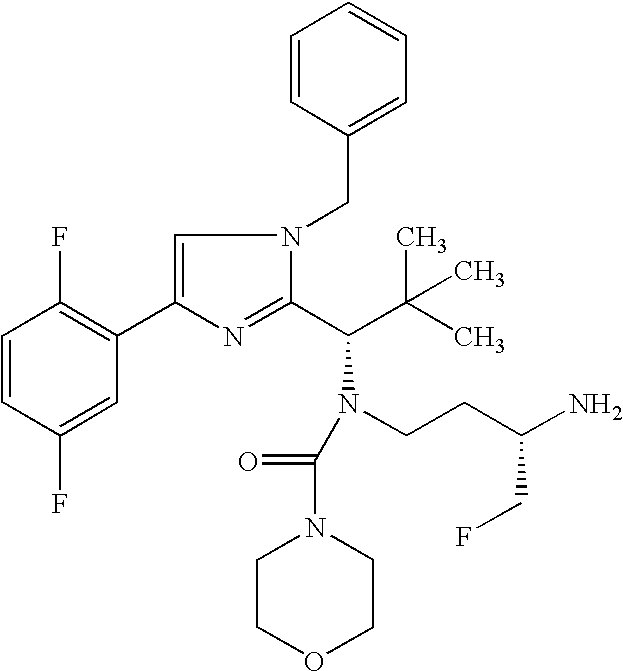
C1=CC(F)=CC(C2=CN(CC3=CC=CC=C3)C(C(C(C)(C)C)N(CCC(N)CF)C(=O)N3CCOCC3)=N2)=C1F
